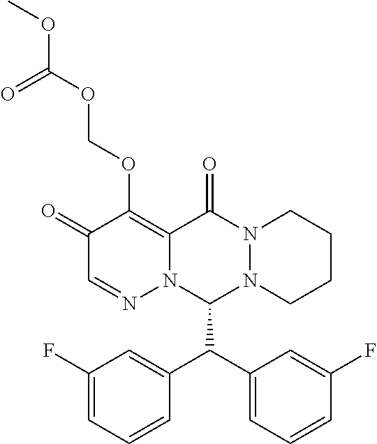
C1(F)=CC=CC(C(C2=CC=CC(F)=C2)C2N3N(C(=O)C4=C(OCOC(OC)=O)C(=O)C=NN24)CCCC3)=C1
